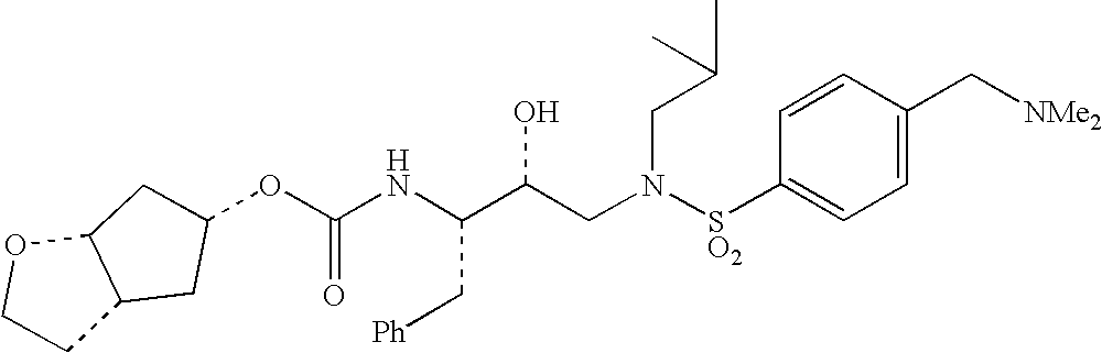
O(C(NC(C(CN([SO2]C1=CC=C(C[NMe2])C=C1)CC(C)C)O)C[Ph])=O)C1CC2C(OCC2)C1
